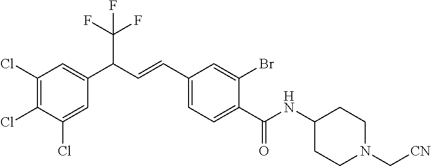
C1(C=CC(C2=CC(Cl)=C(Cl)C(Cl)=C2)C(F)(F)F)=CC=C(C(NC2CCN(C[CN])CC2)=O)C(Br)=C1
